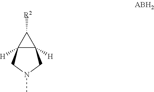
CN1CC2([H])C([H])(C1)C2[R2]
